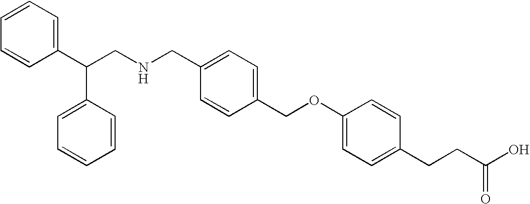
C1(C(CNCC2=CC=C(COC3=CC=C(CCC(O)=O)C=C3)C=C2)C2=CC=CC=C2)=CC=CC=C1
